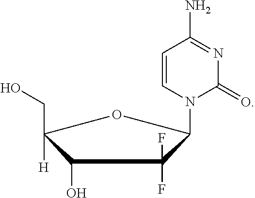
C1(O)C([H])(CO)OC(N2C(=O)N=C(N)C=C2)C1(F)F
